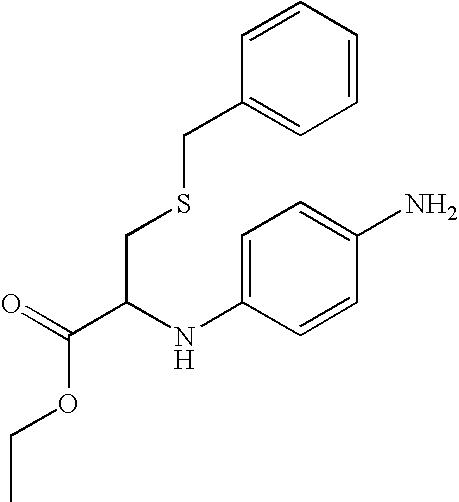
CCOC(C(NC1=CC=C(N)C=C1)CSCC1=CC=CC=C1)=O
